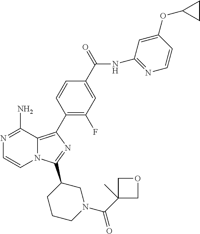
N12C(=C(C3=C(F)C=C(C(=O)NC4=NC=CC(OC5CC5)=C4)C=C3)N=C1C1CCCN(C(C3(C)COC3)=O)C1)C(N)=NC=C2
